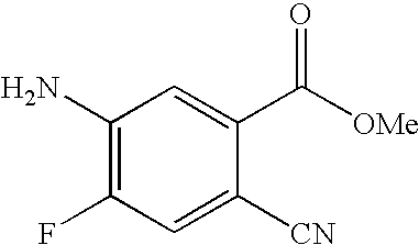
C1(N)=C(F)C=C([CN])C(C([OMe])=O)=C1
